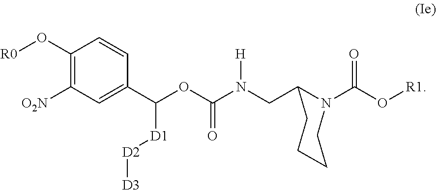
C1(O[R0])=C([O2N])C=C(C(OC(N(CC2N(C(O[R1])=O)CCCC2)[H])=O)[D1][D2][D3])C=C1
